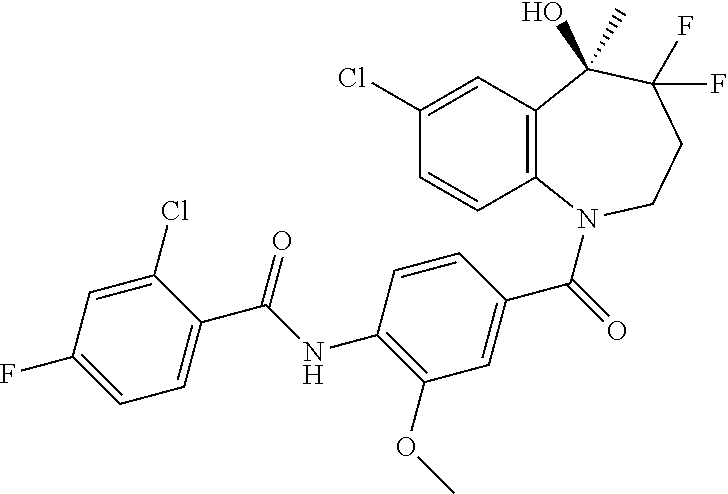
C12=C(N(C(=O)C3=CC(OC)=C(NC(C4=CC=C(F)C=C4Cl)=O)C=C3)CCC(F)(F)C1(C)O)C=CC(Cl)=C2
